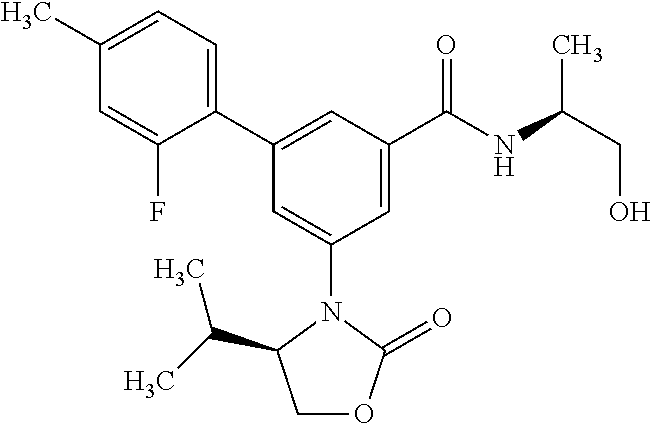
C1(C)=CC=C(C2=CC(C(NC(CO)C)=O)=CC(N3C(C(C)C)COC3=O)=C2)C(F)=C1
